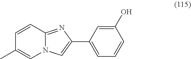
C1(C2=CN3C(=N2)C=CC(C)=C3)=CC=CC(O)=C1
